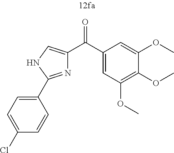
N1=C(C2=CC=C(Cl)C=C2)NC=C1C(C1=CC(OC)=C(OC)C(OC)=C1)=O
